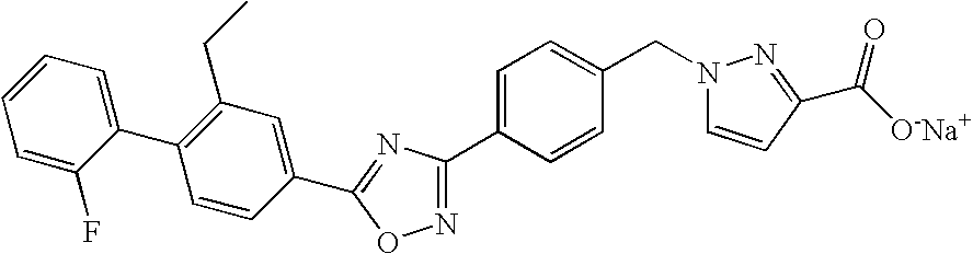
C1=C(F)C(C2=C(CC)C=C(C3=NC(C4=CC=C(CN5C=CC(C(=O)[O-Na+])=N5)C=C4)=NO3)C=C2)=CC=C1
